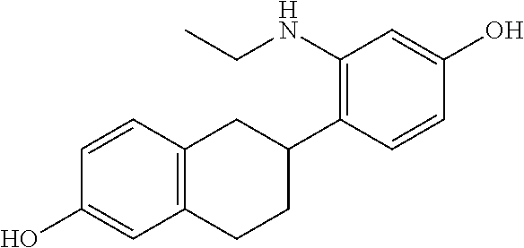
C1=CC2=C(C=C1O)CCC(C1=C(NCC)C=C(O)C=C1)C2
